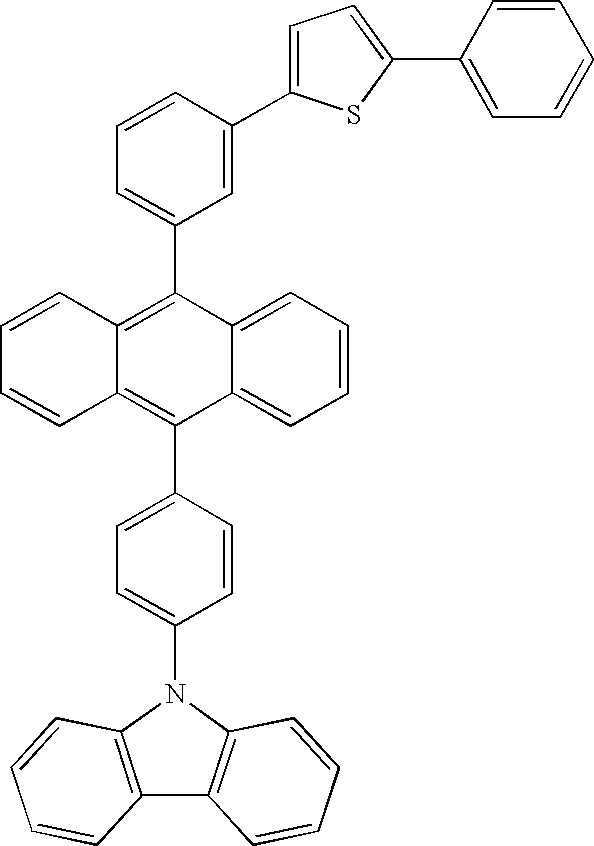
C12=CC=CC=C1C(C1=CC=C(N3C4=C(C5=C3C=CC=C5)C=CC=C4)C=C1)=C1C(=C2C2=CC=CC(C3=CC=C(C4=CC=CC=C4)S3)=C2)C=CC=C1
